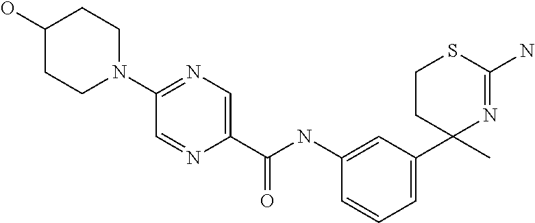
C1(C(NC2=CC(C3(C)N=C(N)SCC3)=CC=C2)=O)=CN=C(N2CCC(O)CC2)C=N1
